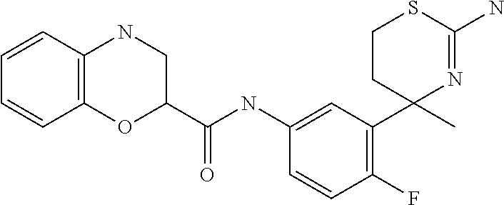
C1(C(NC2=CC(C3(C)N=C(N)SCC3)=C(F)C=C2)=O)CNC2=C(O1)C=CC=C2
